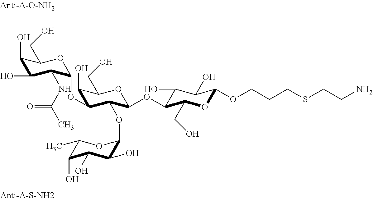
C1(O)C(O)C(NC(C)=O)C(OC2C(O)C(CO)OC(OC3C(O)C(O)C(OCCCSCCN)OC3CO)C2OC2C(O)C(O)C(O)C(C)O2)OC1CO
